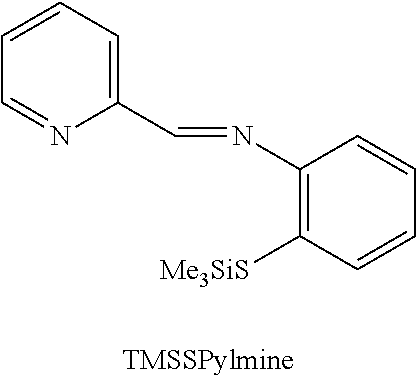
C1(C=NC2=C([Me3SiS])C=CC=C2)=CC=CC=N1
